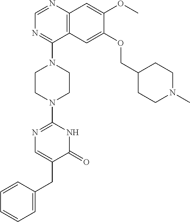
C12=C(N=CN=C1N1CCN(C3=NC=C(CC4=CC=CC=C4)C(=O)N3)CC1)C=C(OC)C(OCC1CCN(C)CC1)=C2
